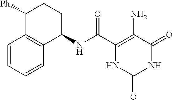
C1(NC(C2=C(N)C(=O)NC(=O)N2)=O)CCC([Ph])C2=C1C=CC=C2
